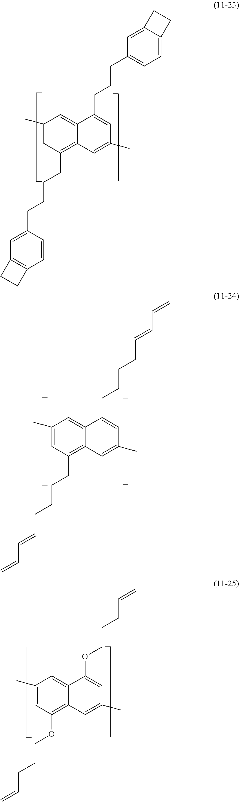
C1(C)=CC(CCCCC=CC=C)=C2C(=C1)C(CCCCC=CC=C)=CC(C)=C2.C1(C)=CC(OCCCC=C)=C2C(=C1)C(OCCCC=C)=CC(C)=C2.C1(C)=CC(CCCCC2=CC3=C(C=C2)CC3)=C2C(=C1)C(CCCC1=CC=C3C(=C1)CC3)=CC(C)=C2
